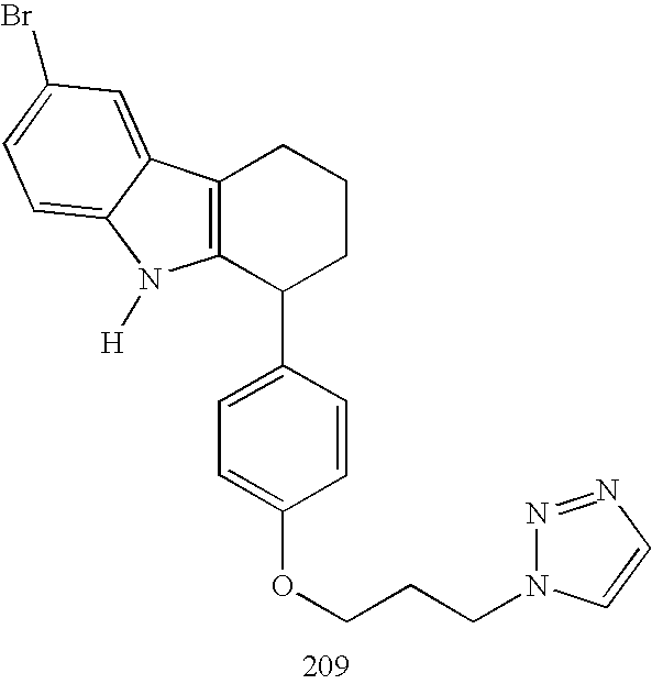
C12=C(C(C3=CC=C(OCCCN4N=NC=C4)C=C3)CCC1)N([H])C1=CC=C(Br)C=C21
